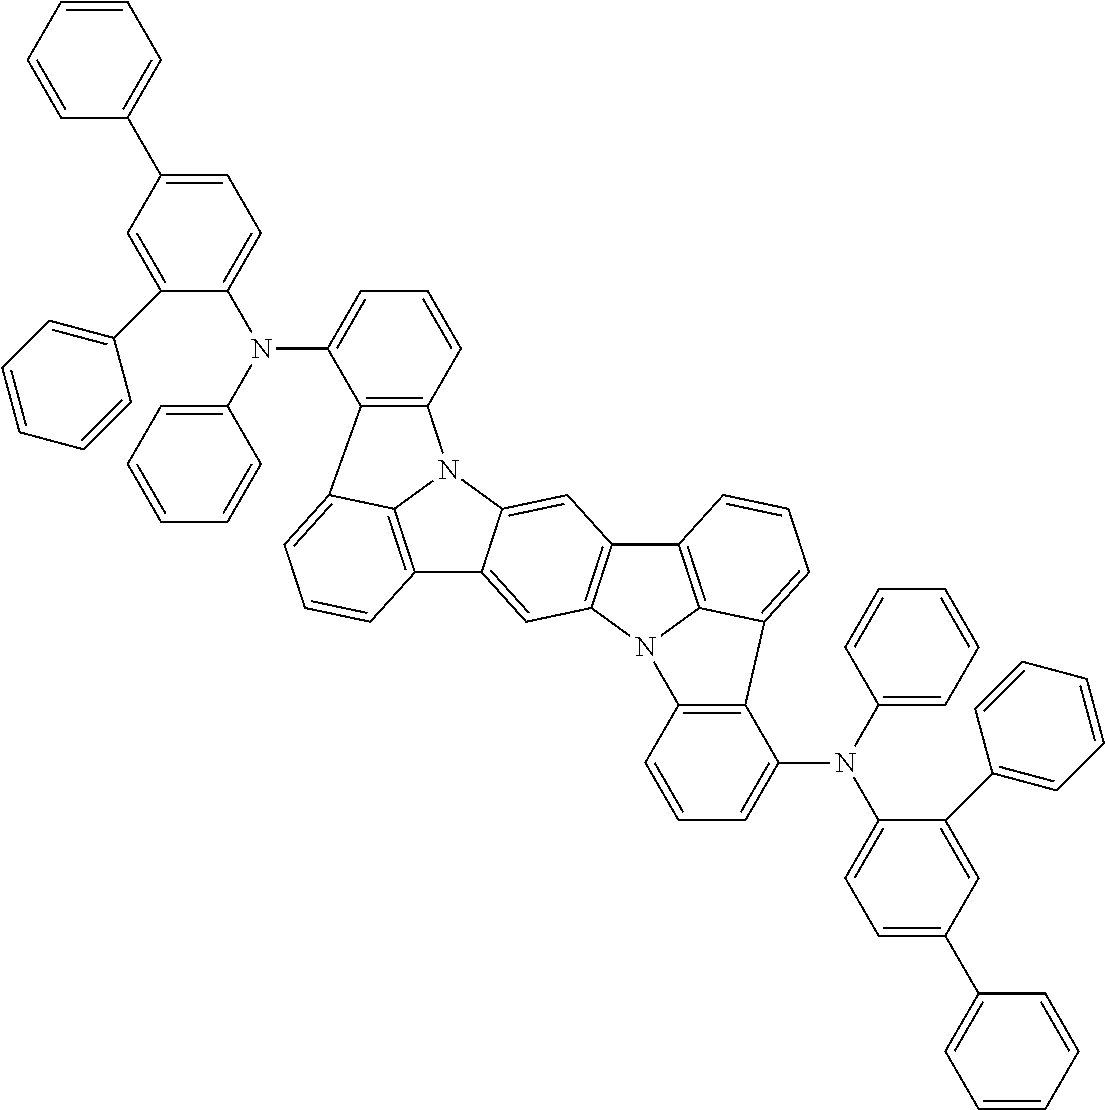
C1(C2=CC=CC=C2)=CC=C(N(C2=CC=CC3=C2C2=CC=CC4=C2N3C2=CC3=C(C=C42)N2C4=C3C=CC=C4C3=C2C=CC=C3N(C2=CC=C(C3=CC=CC=C3)C=C2C2=CC=CC=C2)C2=CC=CC=C2)C2=CC=CC=C2)C(C2=CC=CC=C2)=C1
